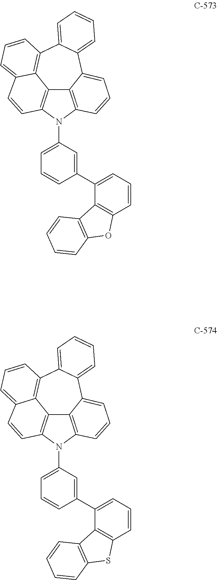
C1(C2=CC=CC3=C2C2=C(O3)C=CC=C2)=CC(N2C3=C4C5=C2C=CC2=CC=CC(=C52)C2=CC=CC=C2C4=CC=C3)=CC=C1.C1(C2=CC=CC3=C2C2=C(S3)C=CC=C2)=CC(N2C3=C4C5=C2C=CC2=CC=CC(=C52)C2=CC=CC=C2C4=CC=C3)=CC=C1
